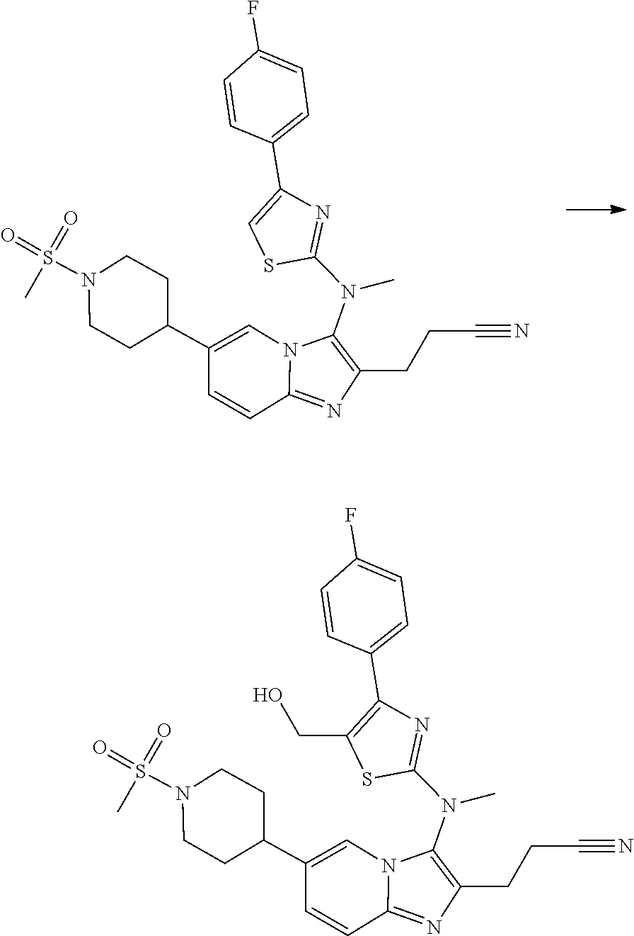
C1(CCC#N)=C(N(C2=NC(C3=CC=C(F)C=C3)=CS2)C)N2C(=N1)C=CC(C1CCN(S(=O)(C)=O)CC1)=C2.C1(CCC#N)=C(N(C2=NC(C3=CC=C(F)C=C3)=C(CO)S2)C)N2C(=N1)C=CC(C1CCN(S(=O)(C)=O)CC1)=C2
